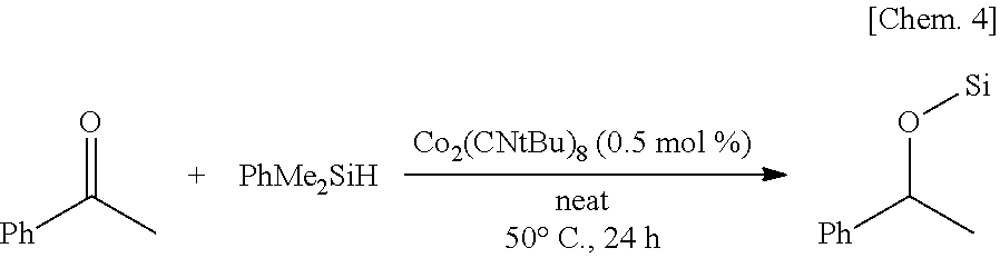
O=C(C)[Ph].O(C(C)[Ph])[Si]
